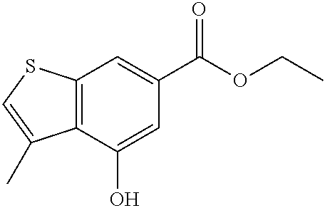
C12=C(C(O)=CC(C(OCC)=O)=C1)C(C)=CS2
